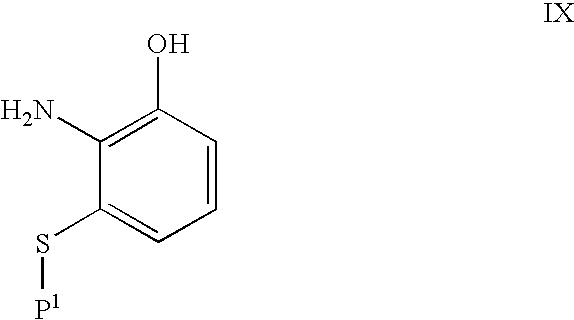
C1=CC(O)=C(N)C(S[P1])=C1
